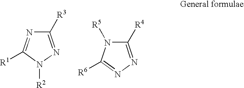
C1([R3])=NN([R2])C([R1])=N1.C1([R4])=NN=C([R6])N1[R5]
